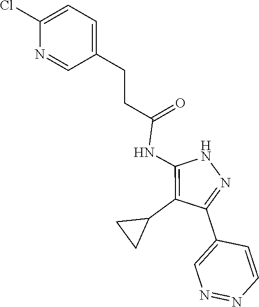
N1C(NC(CCC2=CC=C(Cl)N=C2)=O)=C(C2CC2)C(C2=CN=NC=C2)=N1
